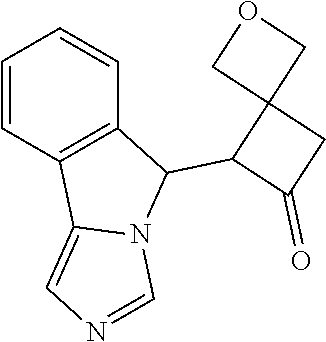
C1=CC2=C(C=C1)C(C1C(=O)CC13COC3)N1C2=CN=C1
